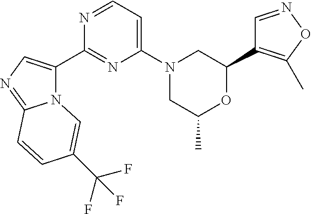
C1=NOC(C)=C1C1CN(C2=CC=NC(C3=CN=C4N3C=C(C(F)(F)F)C=C4)=N2)CC(C)O1
